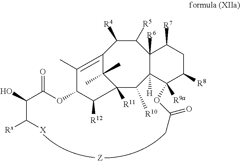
C1([R5])C([R4])C2=C(C)C(OC(=O)C(C([X])[Rx])O)C([R12])C([R11])(C2(C)C)C([R10])C2([H])C1([R6])C([R7])CC([R8])C2([R9a])OC(C)=O
